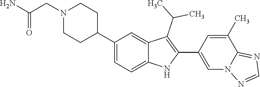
N1(CC(N)=O)CCC(C2=CC=C3C(=C2)C(C(C)C)=C(C2=CN4C(=NC=N4)C(C)=C2)N3)CC1
